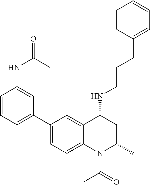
C(CCC1=CC=CC=C1)NC1CC(C)N(C(C)=O)C2=CC=C(C3=CC=CC(NC(=O)C)=C3)C=C12
